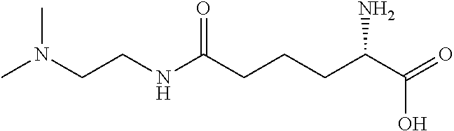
CN(CCNC(CCCC(C(=O)O)N)=O)C
